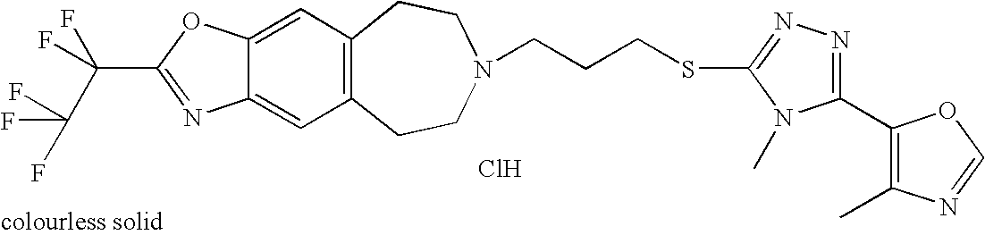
C12=C(C=C3C(=C1)N=C(C(F)(F)C(F)(F)F)O3)CCN(CCCSC1=NN=C(C3=C(C)N=CO3)N1C)CC2.Cl
